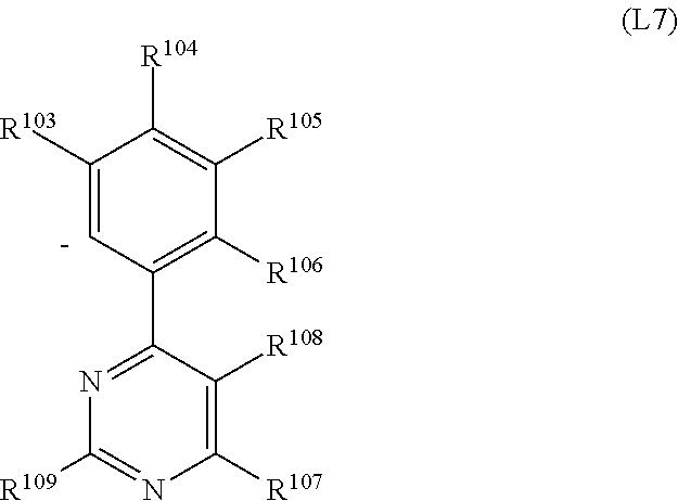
C1([R103])=[C-]C(C2=NC([R109])=NC([R107])=C2[R108])=C([R106])C([R105])=C1[R104]
